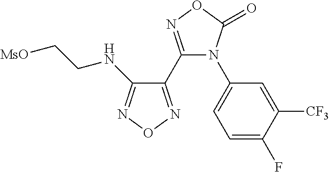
C1(C2=NOC(=O)N2C2=CC=C(F)C([CF3])=C2)=NON=C1NCC[MsO]
